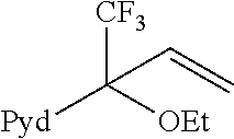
[CF3]C([OEt])([Pyd])C=C
